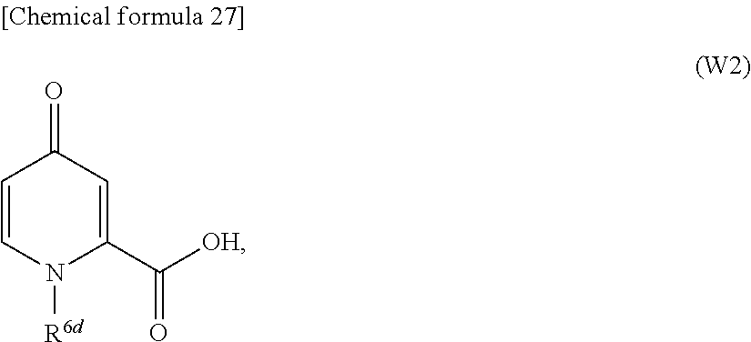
C1=CN([R6d])C(C([OH])=O)=CC1=O
